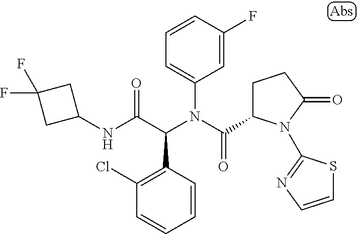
C1=CC(C(C(NC2CC(F)(F)C2)=O)N(C(=O)C2CCC(=O)N2C2=NC=CS2)C2=CC=CC(F)=C2)=C(Cl)C=C1
